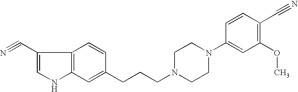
C12=C(C=C(CCCN3CCN(C4=CC(OC)=C(C#N)C=C4)CC3)C=C1)NC=C2C#N
